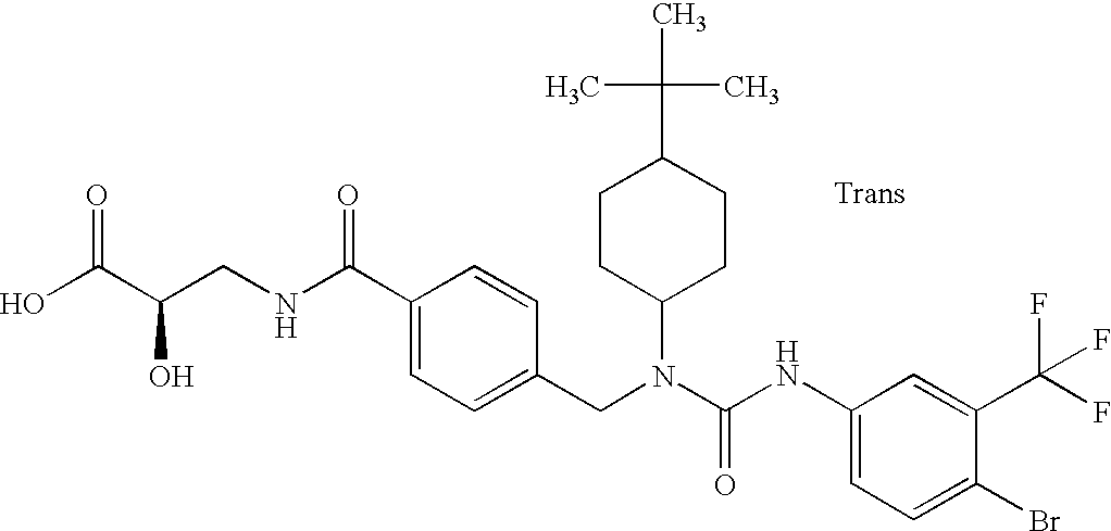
OC(C(CNC(C1=CC=C(CN(C(NC2=CC=C(Br)C(C(F)(F)F)=C2)=O)C2CCC(C(C)(C)C)CC2)C=C1)=O)O)=O
